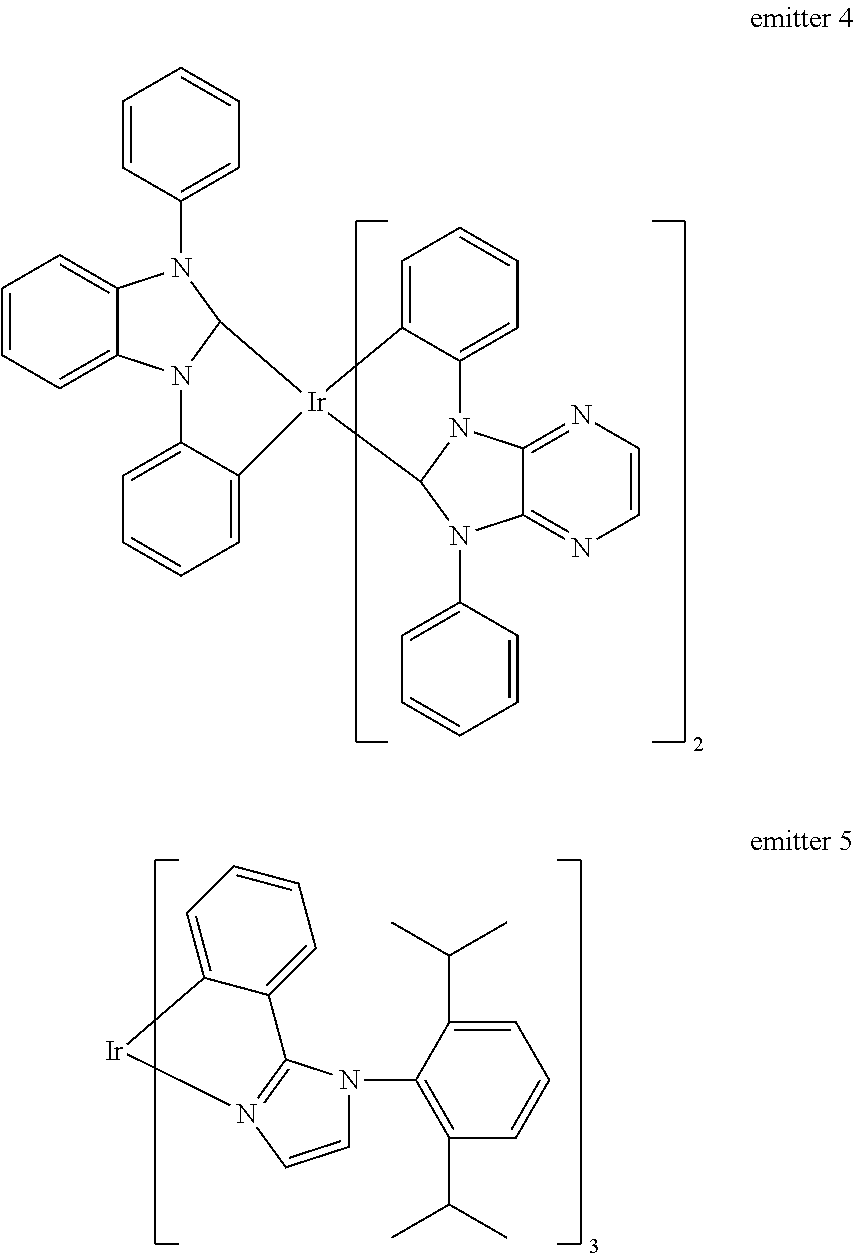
C1=CC=C2C(=C1)N(C1=CC=CC=C1)C1N2C2=CC=CC=C2[Ir]12C1N(C3=NC=CN=C3N1C1=CC=CC=C1)C1=CC=CC=C12.C1=CN2=C(N1C1=C(C(C)C)C=CC=C1C(C)C)C1=CC=CC=C1[Ir]2
